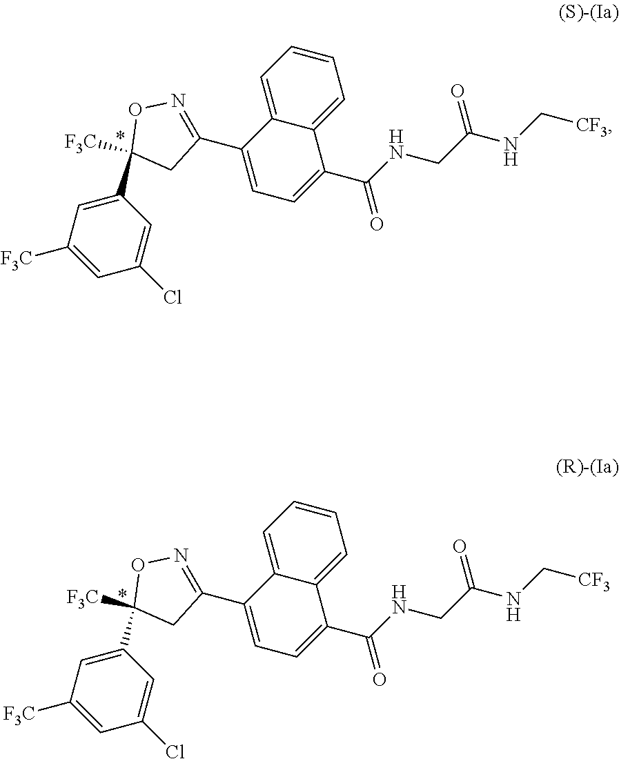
C1([F3C])(C2=CC([F3C])=CC(Cl)=C2)CC(C2=CC=C(C(=O)NCC(=O)NC[CF3])C3=CC=CC=C23)=NO1.C1([F3C])(C2=CC([F3C])=CC(Cl)=C2)CC(C2=CC=C(C(=O)NCC(=O)NC[CF3])C3=CC=CC=C23)=NO1
